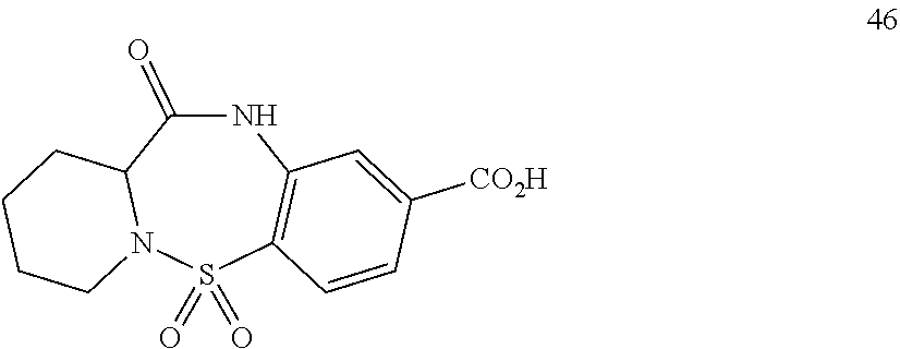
N1C(=O)C2N(S(=O)(=O)C3=C1C=C([CO2H])C=C3)CCCC2
